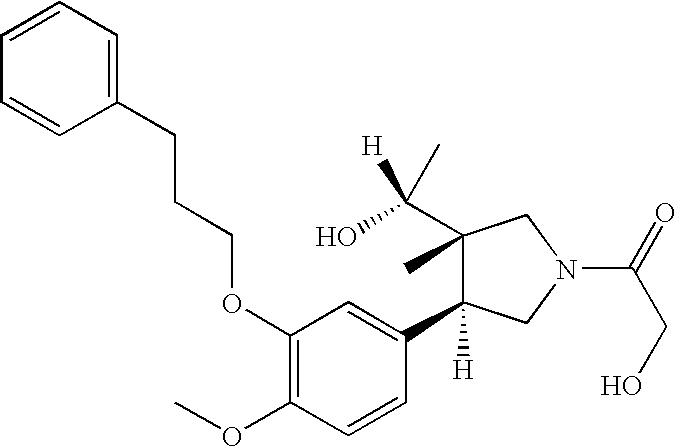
C1(C([H])(C)O)(C)C(C2=CC(OCCCC3=CC=CC=C3)=C(OC)C=C2)([H])CN(C(=O)CO)C1
